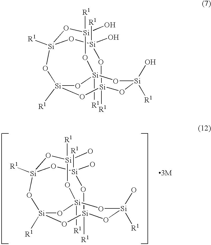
[Si]12([R1])O[Si](O)([R1])O[Si]3([R1])O[Si]([R1])(O[Si]([R1])(O[Si](O)([R1])O1)O[Si](O)([R1])O3)O2.[Si]12([R1])O[Si](O)([R1])O[Si]3([R1])O[Si]([R1])(O[Si]([R1])(O[Si](O)([R1])O1)O[Si](O)([R1])O3)O2
